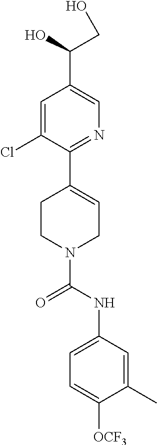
C1=C(Cl)C(C2=CCN(C(NC3=CC=C([OCF3])C(C)=C3)=O)CC2)=NC=C1C(O)CO
